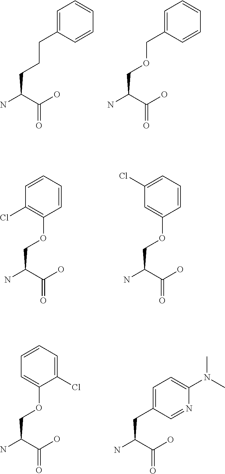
C(C(C(O)=O)N)CCC1=CC=CC=C1.C(C(C(O)=O)N)OCC1=CC=CC=C1.C(C(C(O)=O)N)OC1=C(Cl)C=CC=C1.C(C(C(O)=O)N)OC1=CC(Cl)=CC=C1.C(C(C(O)=O)N)OC1=CC=CC=C1Cl.C(C(C(O)=O)N)C1=CC=C(N(C)C)N=C1
